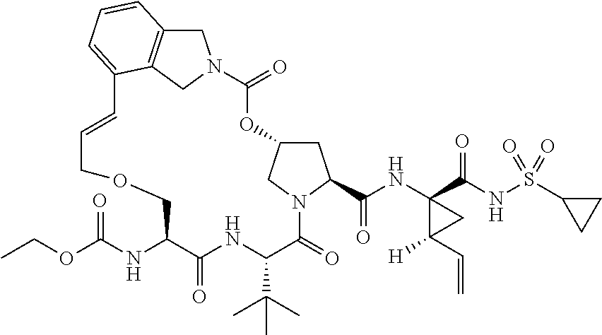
C1C2CN(C1C(NC1(C(NS(C3CC3)(=O)=O)=O)C([H])(C=C)C1)=O)C(=O)C(C(C)(C)C)NC(=O)C(NC(OCC)=O)COCC=CC1=CC=CC3=C1CN(C(=O)O2)C3
